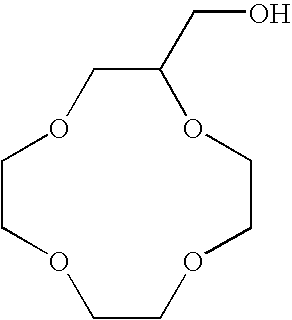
C1COCCOCCOC(CO)CO1
